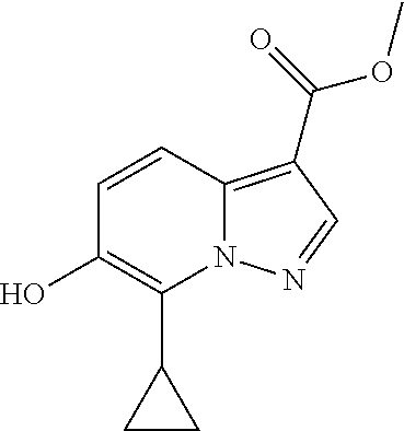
C1=CC2=C(C(OC)=O)C=NN2C(C2CC2)=C1O
